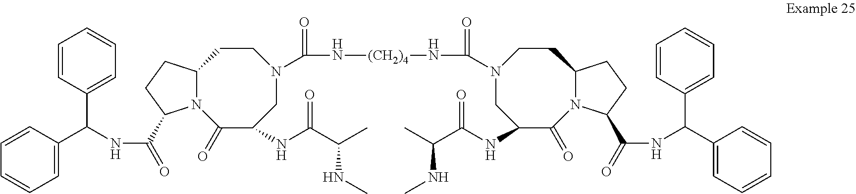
N12C(CCC1C(=O)NC(C1=CC=CC=C1)C1=CC=CC=C1)CCN(C(=O)N[(CH2)4]NC(=O)N1CC(NC(C(C)NC)=O)C(=O)N3C(CC1)CCC3C(=O)NC(C1=CC=CC=C1)C1=CC=CC=C1)CC(NC(C(C)NC)=O)C2=O
